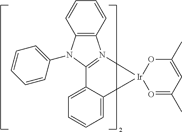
C1=C2C(=CC=C1)[Ir]1(N3=C2N(C2=CC=CC=C2)C2=C3C=CC=C2)O=C(C)C=C(C)O1
